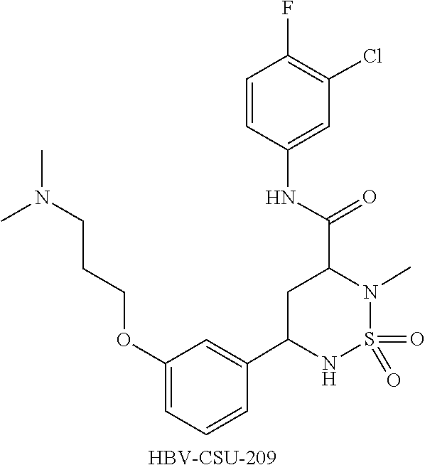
O=S1(=O)N(C)C(C(NC2=CC(Cl)=C(F)C=C2)=O)CC(C2=CC(OCCCN(C)C)=CC=C2)N1.[HBV-CSU-209]
